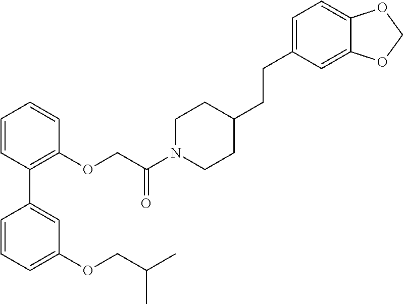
C1=CC(C2=CC(OCC(C)C)=CC=C2)=C(OCC(N2CCC(CCC3=CC=C4C(=C3)OCO4)CC2)=O)C=C1
